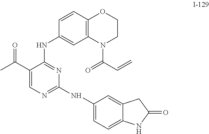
C1(C(C)=O)=CN=C(NC2=CC=C3C(=C2)CC(=O)N3)N=C1NC1=CC2=C(C=C1)OCCN2C(C=C)=O
